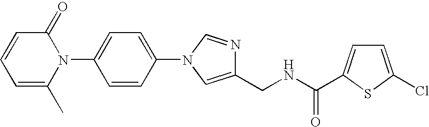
C1=CC=C(C)N(C2=CC=C(N3C=NC(CNC(=O)C4=CC=C(Cl)S4)=C3)C=C2)C1=O
